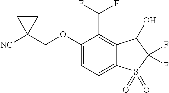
[NC]C1(COC2=CC=C3C(=C2C(F)F)C(O)C(F)(F)S3(=O)=O)CC1
